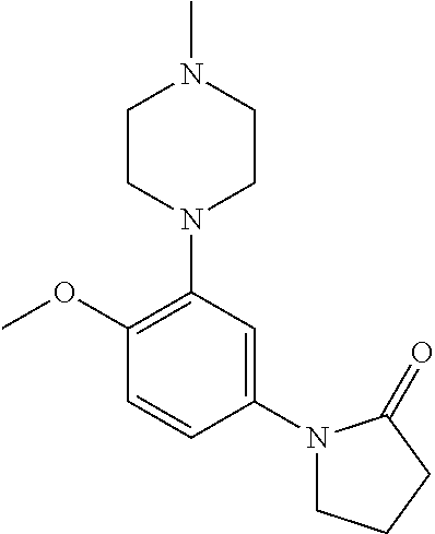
C1(OC)=C(N2CCN(C)CC2)C=C(N2CCCC2=O)C=C1
